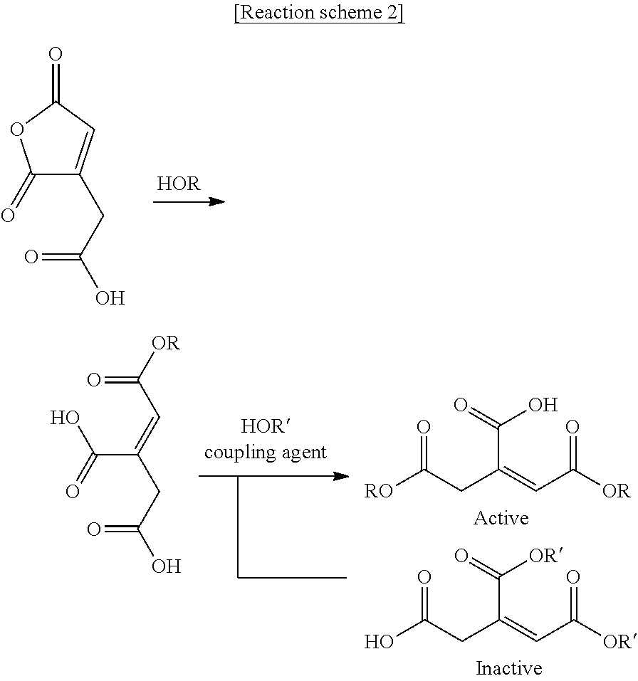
C1(=O)C(CC(O)=O)=CC(=O)O1.[HOR].C(=O)(C=C(C(O)=O)CC(O)=O)[OR].[RO]C(CC(=CC([OR])=O)C(=O)O)=O.OC(CC(=CC([OR])=O)C(=O)[OR])=O
